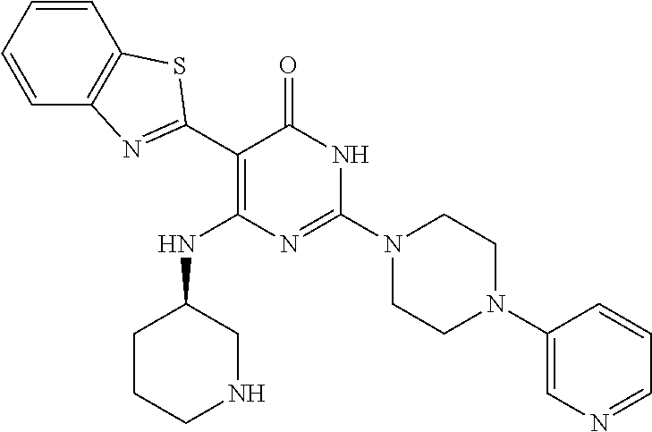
C1(C2=NC3=C(C=CC=C3)S2)=C(NC2CCCNC2)N=C(N2CCN(C3=CN=CC=C3)CC2)NC1=O
